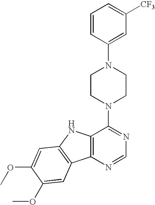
C12=C(N=CN=C1N1CCN(C3=CC([CF3])=CC=C3)CC1)C1=C(N2)C=C(OC)C(OC)=C1
